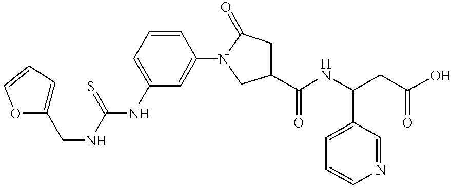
S=C(NCC1=CC=CO1)NC1=CC=CC(N2CC(C(NC(CC(=O)O)C3=CC=CN=C3)=O)CC2=O)=C1
